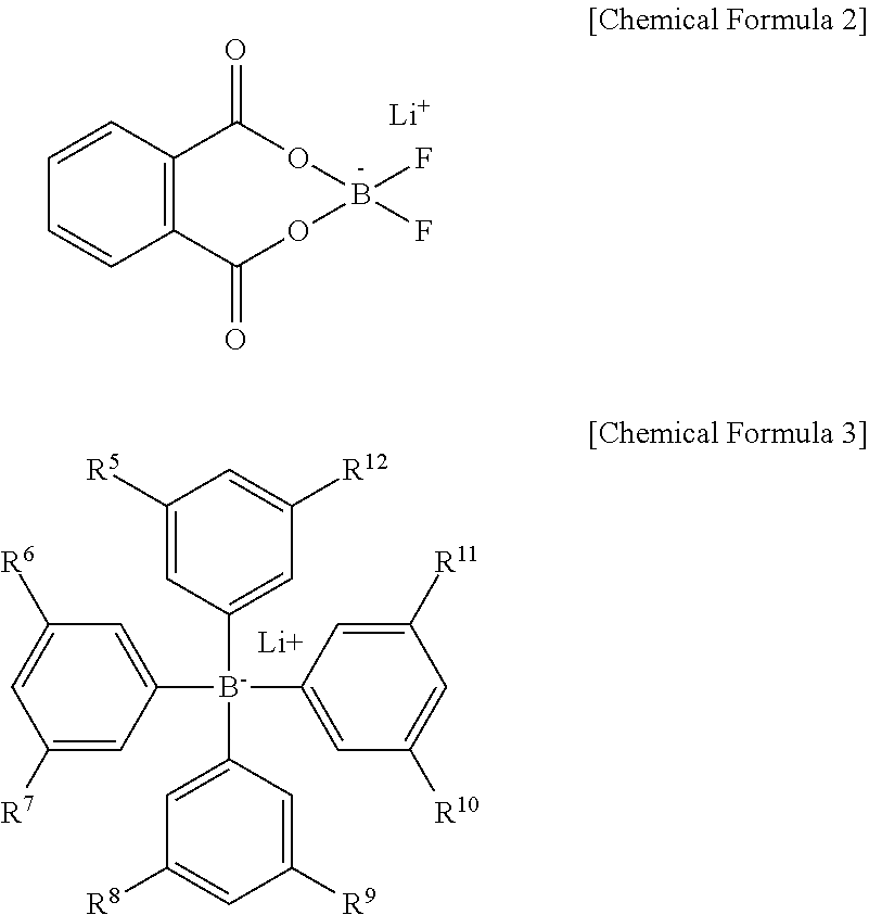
C12=C(C=CC=C1)C(=O)OB(F)(F)OC2=O.[Li].C1([R5])=CC([B-](C2=CC([R8])=CC([R9])=C2)(C2=CC([R10])=CC([R11])=C2)C2=CC([R6])=CC([R7])=C2)=CC([R12])=C1.[Li]
